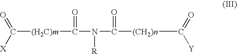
[(CH2)n](C(=O)[Y])C(=O)N(C(=O)[(H2C)m]C(=O)[X])[R]
